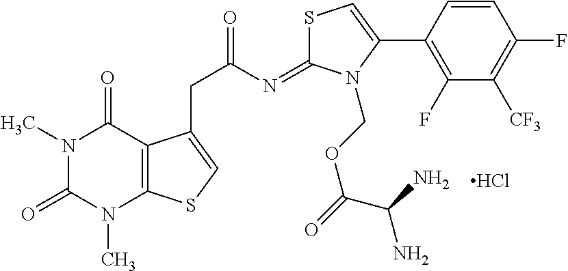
S1C(=NC(=O)CC2=CSC3=C2C(=O)N(C)C(=O)N3C)N(COC(=O)C(N)N)C(C2=C(F)C([CF3])=C(F)C=C2)=C1.Cl
